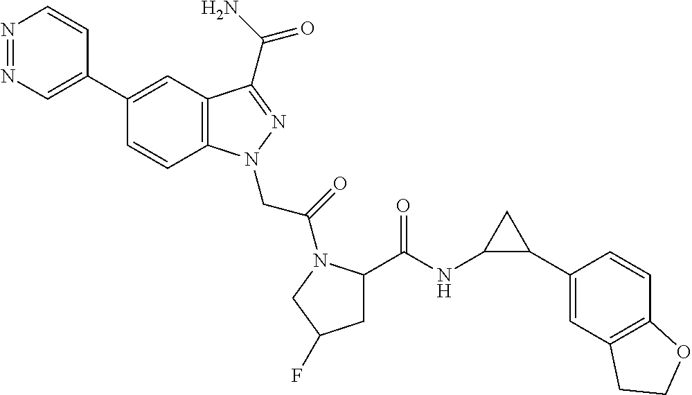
N1=NC=C(C2=CC3=C(C=C2)N(CC(=O)N2C(C(NC4C(C5=CC6=C(C=C5)OCC6)C4)=O)CC(F)C2)N=C3C(N)=O)C=C1
